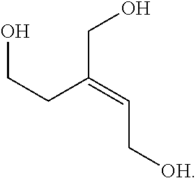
OCCC(=CC[OH])CO
